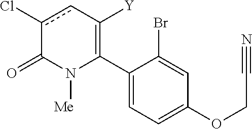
C1(C2=C([Y])cc(Cl)C(=O)N2[Me])=CC=C(OCC#N)C=C1Br
